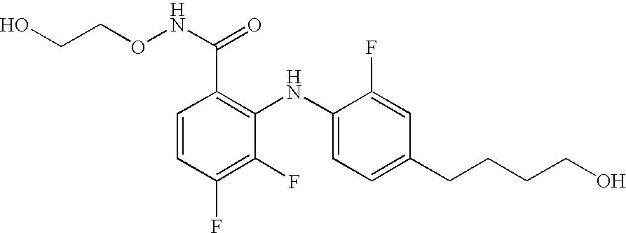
C1=CC(F)=C(F)C(NC2=CC=C(CCCCO)C=C2F)=C1C(NOCCO)=O
